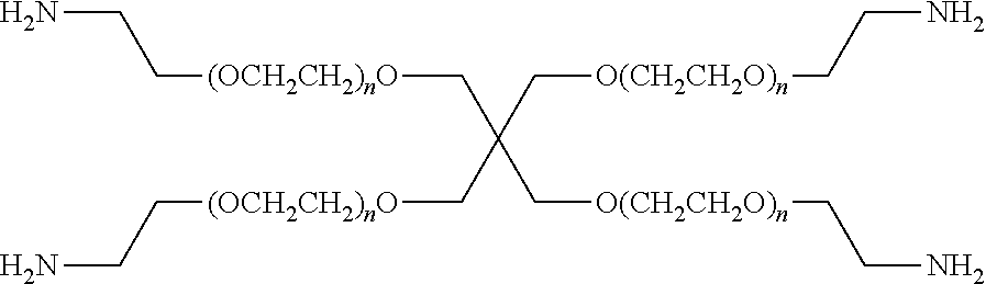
[(OCH2CH2)nO](CC(C[O(CH2CH2O)n]CCN)(C[O(CH2CH2O)n]CCN)C[(OCH2CH2)nO]CCN)CCN
